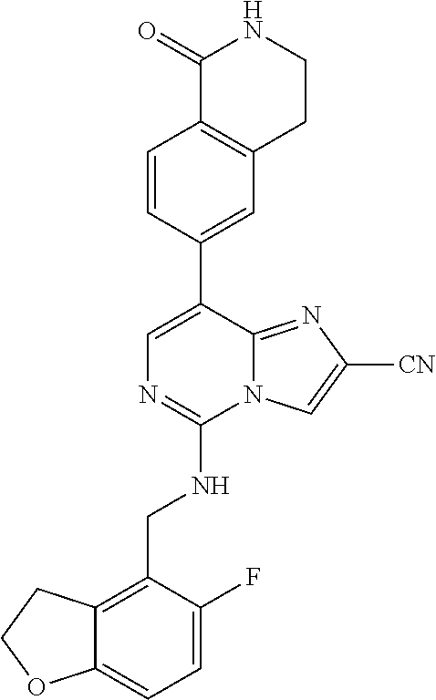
C12=CC=C(F)C(CNC3=NC=C(C4=CC5=C(C=C4)C(=O)NCC5)C4=NC([CN])=CN34)=C1CCO2
